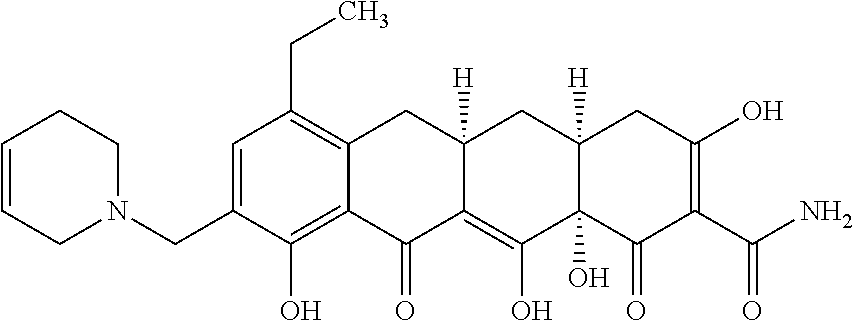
C1=C(CN2CCC=CC2)C(O)=C2C(=C1CC)CC1([H])C(=C(O)C3(O)C([H])(C1)CC(O)=C(C(N)=O)C3=O)C2=O
